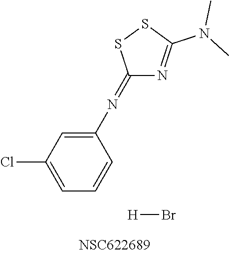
C1(N=C2N=C(N(C)C)SS2)=CC(Cl)=CC=C1.[H]Br
